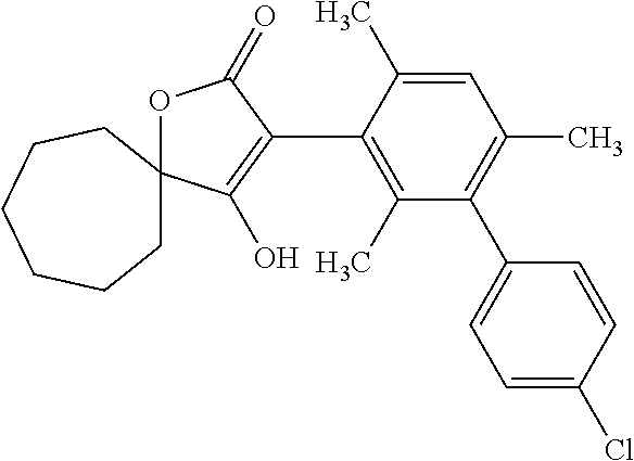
C1=C(C)C(C2=C(O)C3(OC2=O)CCCCCC3)=C(C)C(C2=CC=C(Cl)C=C2)=C1C
